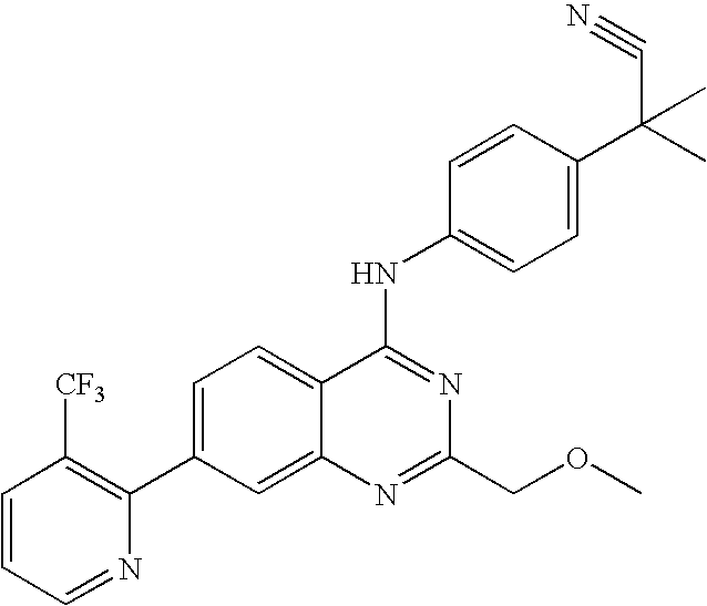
C1=CC=NC(C2=CC=C3C(=C2)N=C(COC)N=C3NC2=CC=C(C(C)(C#N)C)C=C2)=C1[CF3]
